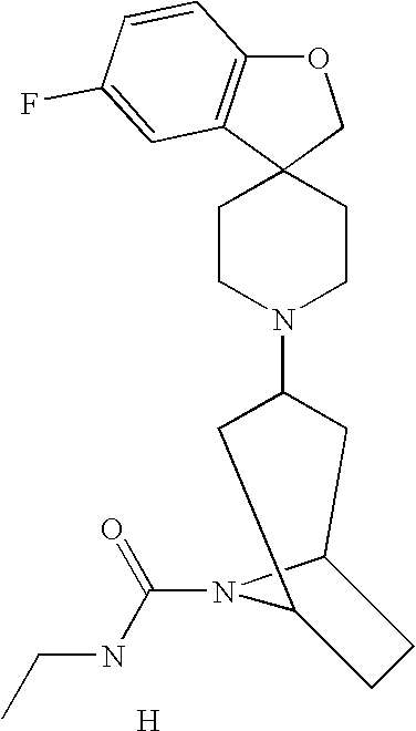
O1C2=C(C3(C1)CCN(C1CC4N(C(NCC)=O)C(C1)CC4)CC3)C=C(F)C=C2.[H]
